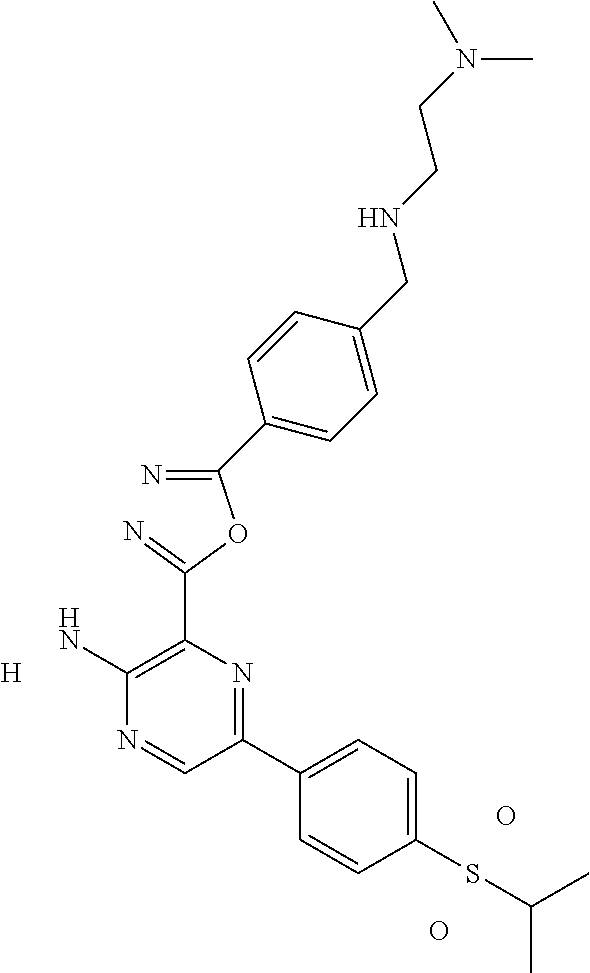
C(=N)(OC(=N)C1=C(N)N=CC(C2=CC=C(SC(C)C)C=C2)=N1)C1=CC=C(CNCCN(C)C)C=C1.[H].O.O
